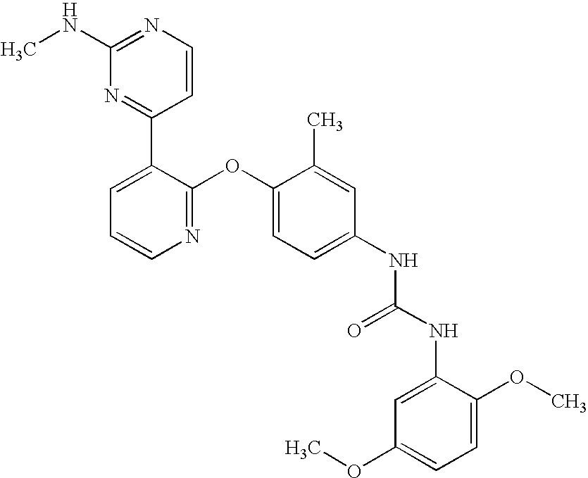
C1(NC)=NC=CC(C2=CC=CN=C2OC2=CC=C(NC(NC3=CC(OC)=CC=C3OC)=O)C=C2C)=N1
